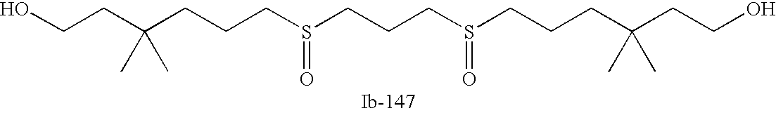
C(C(CCCS(=O)CCCS(=O)CCCC(CCO)(C)C)(C)C)CO
